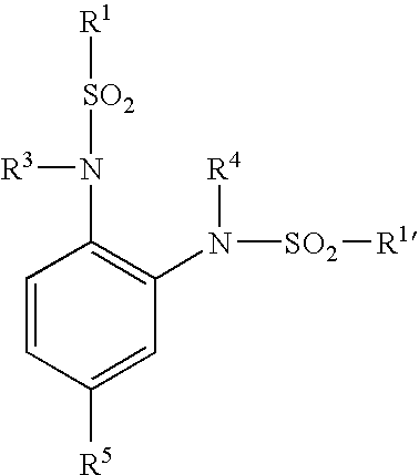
C1=CC([R5])=CC(N([R4])[SO2][R1])=C1N([R3])[SO2][R1]
